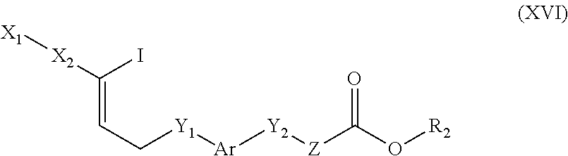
[X2]([X1])C(=CC[Y1][Ar][Y2][Z]C(O[R2])=O)I
